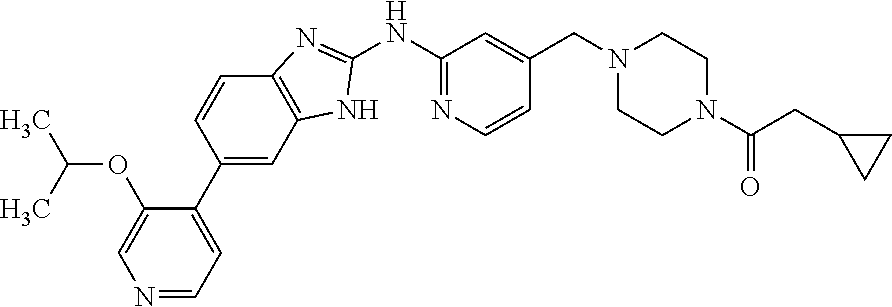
N1=CC=C(C2=CC3=C(C=C2)N=C(NC2=NC=CC(CN4CCN(C(CC5CC5)=O)CC4)=C2)N3)C(OC(C)C)=C1
